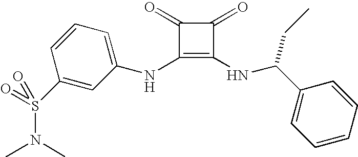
N(C1=C(NC(C2=CC=CC=C2)CC)C(=O)C1=O)C1=CC=CC(S(N(C)C)(=O)=O)=C1
